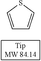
C1=CSC=C1
